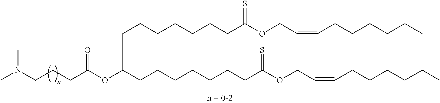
CN(CCCC(OC(CCCCCCCC(OCC=CCCCCCC)=S)CCCCCCCC(OCC=CCCCCCC)=S)=O)C
